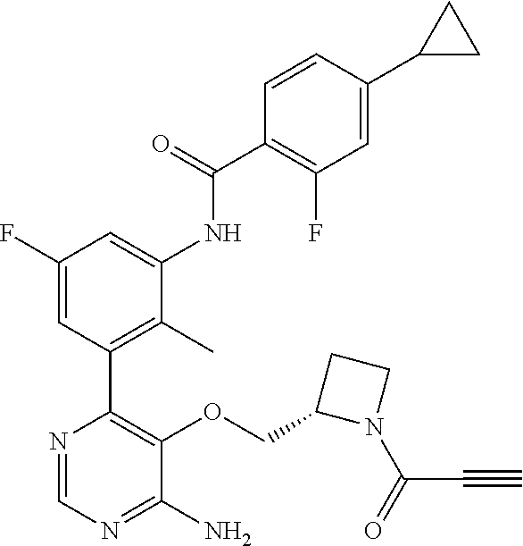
C1(F)=CC(C2=C(OCC3N(C(=O)C#C)CC3)C(N)=NC=N2)=C(C)C(NC(C2=C(F)C=C(C3CC3)C=C2)=O)=C1
